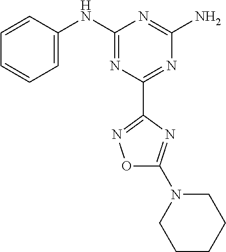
C1=CC(NC2=NC(C3=NOC(N4CCCCC4)=N3)=NC(N)=N2)=CC=C1
